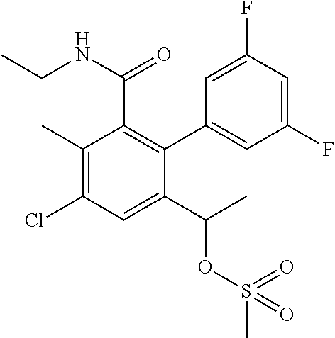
C1(C)=C(Cl)C=C(C(C)OS(C)(=O)=O)C(C2=CC(F)=CC(F)=C2)=C1C(=O)NCC
